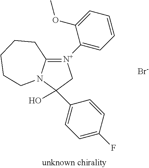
C12=[N+](C3=CC=CC=C3OC)CC(O)(C3=CC=C(F)C=C3)N1CCCCC2.[Br-]
